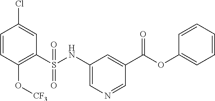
C1=CC(O[CF3])=C(S(NC2=CN=CC(C(OC3=CC=CC=C3)=O)=C2)(=O)=O)C=C1Cl
